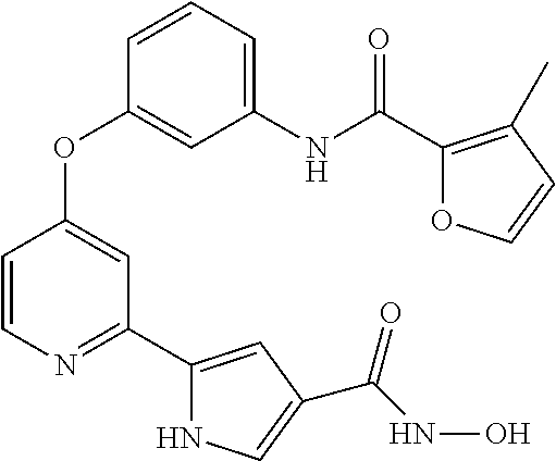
C1(NC(C2=C(C)C=CO2)=O)=CC=CC(OC2=CC(C3=CC(C(NO)=O)=CN3)=NC=C2)=C1
